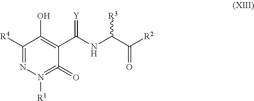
C1([R4])=NN([R1])=C(=O)C(C(NC(C([R2])=O)[R3])=[Y])=C1O
